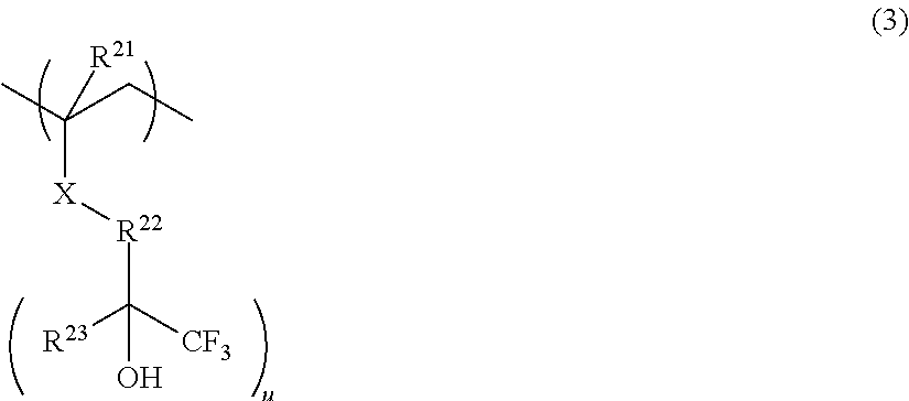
CC(CC)([X][R22]C([CF3])([R23])O)[R21]
